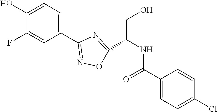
C1(O)=CC=C(C2=NOC(C(NC(C3=CC=C(Cl)C=C3)=O)CO)=N2)C=C1F
